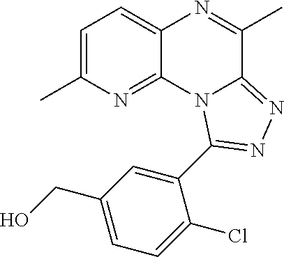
C1=C(C)N=C2C(=C1)N=C(C)C1=NN=C(C3=CC(CO)=CC=C3Cl)N21
